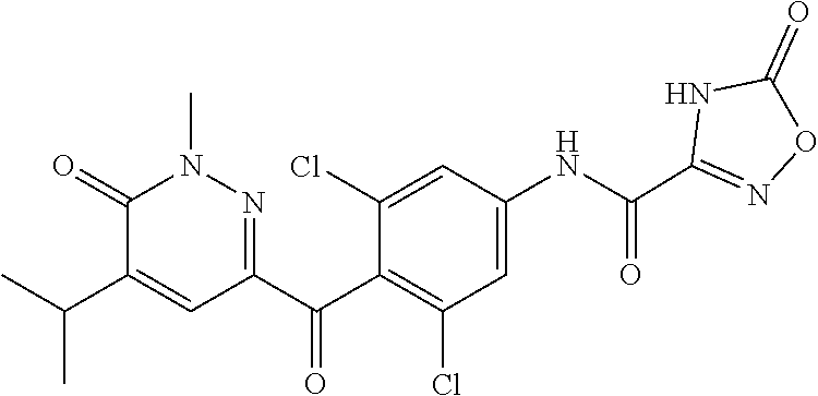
C1=C(NC(C2=NOC(=O)N2)=O)C=C(Cl)C(C(C2=NN(C)C(=O)C(C(C)C)=C2)=O)=C1Cl
